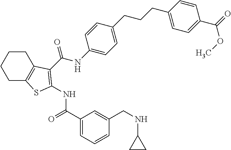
C1(C(=O)NC2=C(C(NC3=CC=C(CCCC4=CC=C(C(=O)OC)C=C4)C=C3)=O)C3=C(CCCC3)S2)=CC=CC(CNC2CC2)=C1
